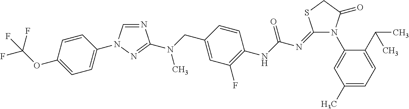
N1(C2=CC(C)=CC=C2C(C)C)C(=O)CSC1=NC(NC1=C(F)C=C(CN(C2=NN(C3=CC=C(OC(F)(F)F)C=C3)C=N2)C)C=C1)=O
